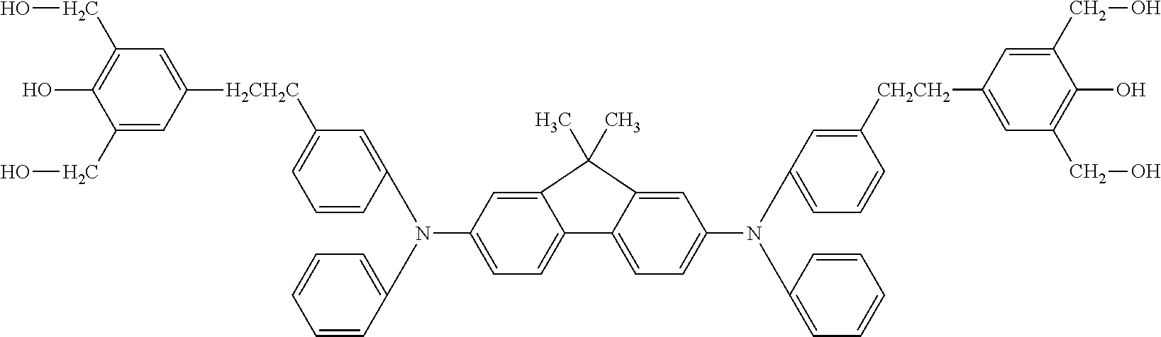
C1([H2CH2C]C2=CC(CO)=C(O)C(CO)=C2)=CC=CC(N(C2=CC=C3C(=C2)C(C)(C)C2=CC(N(C4=CC=CC([CH2CH2]C5=CC(CO)=C(O)C(CO)=C5)=C4)C4=CC=CC=C4)=CC=C32)C2=CC=CC=C2)=C1
